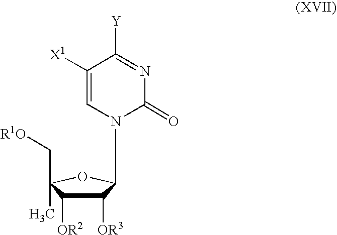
C1([OR3])C([OR2])C(C[R1O])(C)OC1N1C=C([X1])C([Y])=NC1=O
